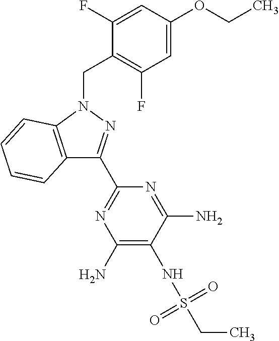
C1=C(OCC)C=C(F)C(CN2C3=C(C(C4=NC(N)=C(NS(CC)(=O)=O)C(N)=N4)=N2)C=CC=C3)=C1F
